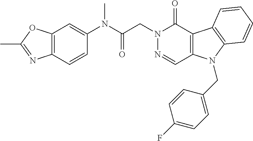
C12=C(OC(C)=N1)C=C(N(C)C(=O)CN1N=CC3=C(C1=O)C1=C(N3CC3=CC=C(F)C=C3)C=CC=C1)C=C2
